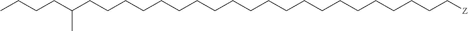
C(CCCCCCCCCCCCCCCCCCC[Z])CC(CCCC)C
